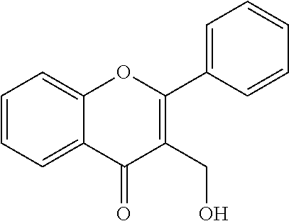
C1=CC=C2C(=C1)OC(C1=CC=CC=C1)=C(CO)C2=O
